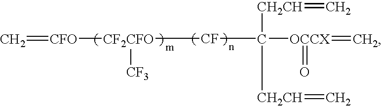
C=[CFO][CF2CFO]([CF]C([OCCX](=C)=O)([CH2CH]=C)[CH2CH]=C)[CF3]
